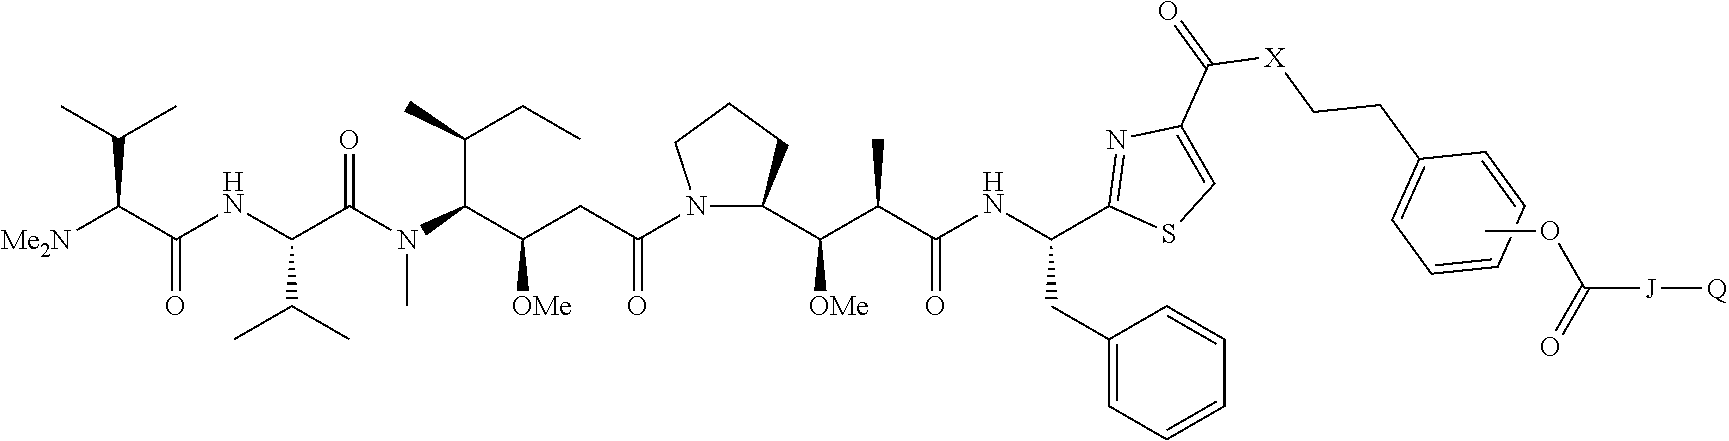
[Me2N]C(C(NC(C(N(C(C(CC(=O)N1CCCC1C(C(C(NC(CC1=CC=CC=C1)C1=NC(C(=O)[X]CCC2=CC=CC=C2)=CS1)=O)C)[OMe])[OMe])C(C)CC)C)=O)C(C)C)=O)C(C)C.COC([J][Q])=O
